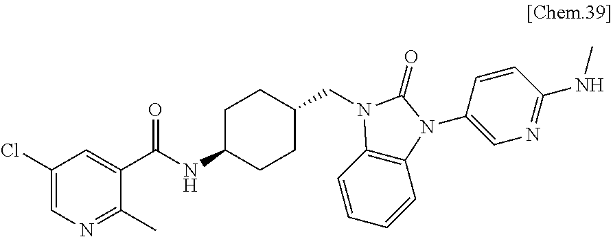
C1(Cl)=CN=C(C)C(C(NC2CCC(CN3C4=C(C=CC=C4)N(C4=CN=C(NC)C=C4)C3=O)CC2)=O)=C1
